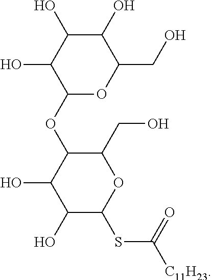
C1(OC2C(O)C(O)C(SC([C11H23])=O)OC2CO)OC(CO)C(O)C(O)C1O
